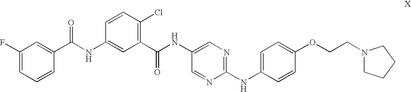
C1(F)=CC=CC(C(NC2=CC(C(NC3=CN=C(NC4=CC=C(OCCN5CCCC5)C=C4)N=C3)=O)=C(Cl)C=C2)=O)=C1
